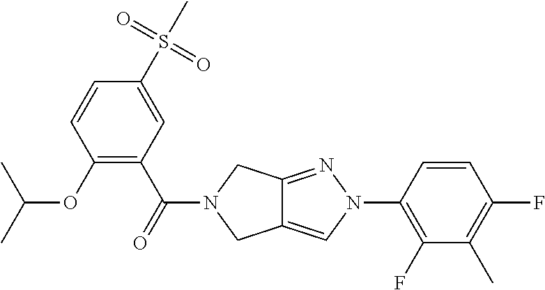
O(C1=C(C(=O)N2CC3=CN(C4=C(F)C(C)=C(F)C=C4)N=C3C2)C=C(S(C)(=O)=O)C=C1)C(C)C
